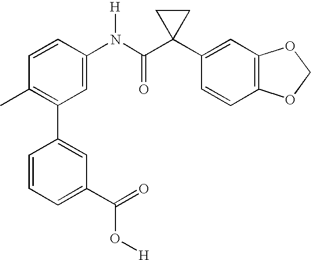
C1=CC(C)=C(C2=CC(C(=O)O[H])=CC=C2)C=C1N(C(C1(C2=CC3=C(C=C2)OCO3)CC1)=O)[H]
